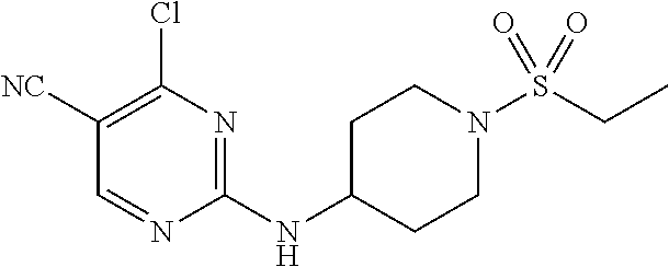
C1([NC])=C(Cl)N=C(NC2CCN(S(CC)(=O)=O)CC2)N=C1
